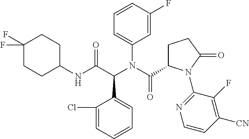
C1(Cl)=CC=CC=C1C(C(NC1CCC(F)(F)CC1)=O)N(C(C1CCC(=O)N1C1=NC=CC([CN])=C1F)=O)C1=CC=CC(F)=C1
